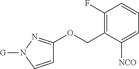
C1(F)=C(COC2=NN([G])C=C2)C([NCO])=CC=C1
